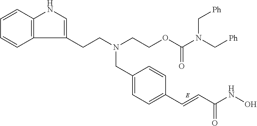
C12=C(C=CC=C1)NC=C2CCN(CCOC(N(C[Ph])C[Ph])=O)CC1=CC=C(C=CC(NO)=O)C=C1
